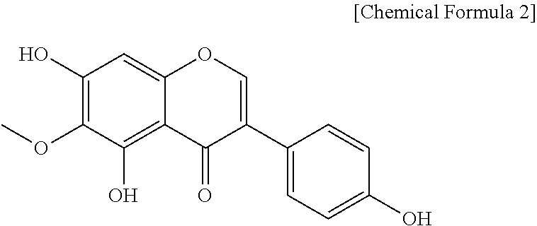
OC1=C(OC)C(O)=C2C(=C1)OC=C(C1=CC=C(O)C=C1)C2=O
